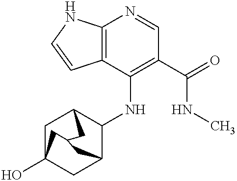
C12=C(C(NC3C4CC5(O)CC3CC(C5)C4)=C(C(=O)NC)C=N1)C=CN2
